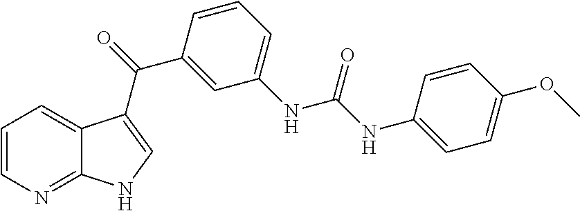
C1=CN=C2C(=C1)C(C(C1=CC(NC(=O)NC3=CC=C(OC)C=C3)=CC=C1)=O)=CN2
